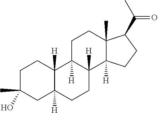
C1C(C)(O)CC2([H])C([H])(C1)C1([H])C([H])(CC2)C2([H])C(C)(CC1)C(C(=O)C)CC2
